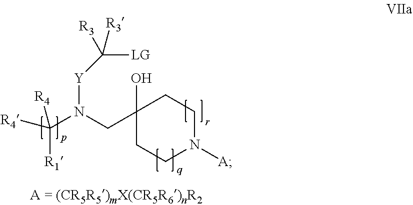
C1(O)(CN([Y]C([LG])([R3])[R3])C([R1])([R4])[R4])CCN([A])CC1
